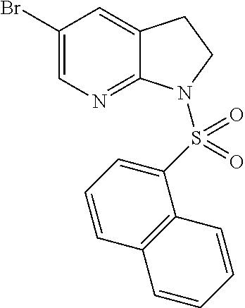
BrC1=CN=C2C(=C1)CCN2S(C1=CC=CC2=C1C=CC=C2)(=O)=O
